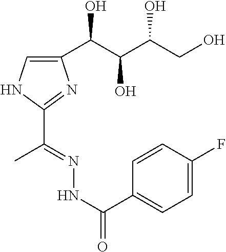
C1(C(NN=C(C2=NC(C(C(C(CO)O)O)O)=CN2)C)=O)=CC=C(F)C=C1
